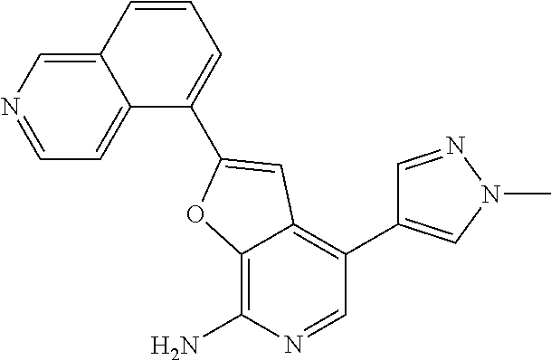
C12=CN=CC=C1C(C1=CC3=C(C4=CN(C)N=C4)C=NC(N)=C3O1)=CC=C2
